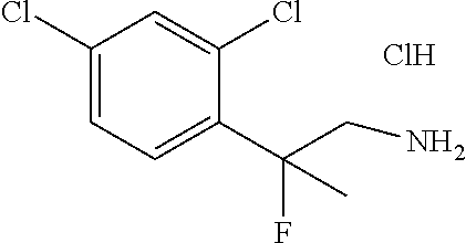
C1(Cl)=CC=C(C(CN)(F)C)C(Cl)=C1.Cl
